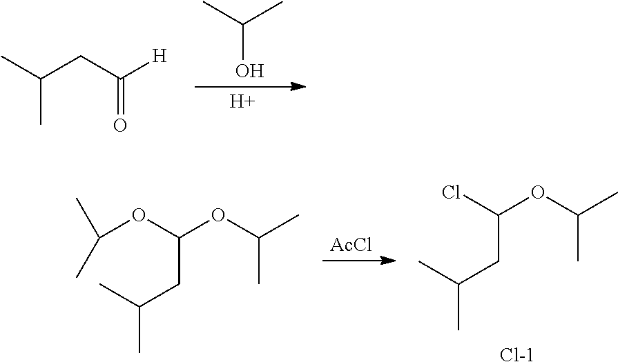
CC(C)O.[H].CC(CC([H])=O)C.[AcCl].ClC(OC(C)C)CC(C)C.[Cl-].CC(C)OC(OC(C)C)CC(C)C
